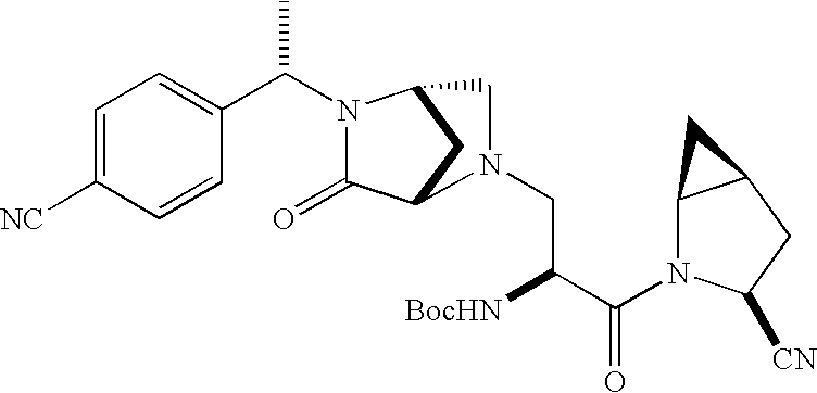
C1=C([NC])C=CC(C(C)N2C(=O)C3CC2CN3CC([BocHN])C(=O)N2C3C(CC2[CN])C3)=C1
